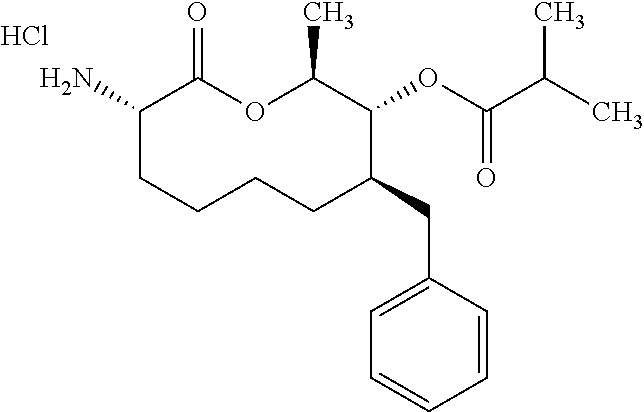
C1(N)CCCCC(CC2=CC=CC=C2)C(OC(C(C)C)=O)C(C)OC1=O.Cl
